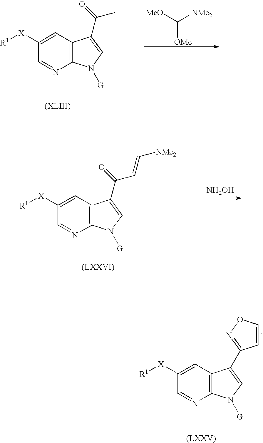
C12=C(C=C([X][R1])C=N1)C(C(=O)C)=CN2[G].[MeO]C([NMe2])[OMe].C12=C(C=C([X][R1])C=N1)C(C(=O)C=C[NMe2])=CN2[G].[NH2OH].C12=C(C=C([X][R1])C=N1)C(C1=NOC=C1)=CN2[G]
